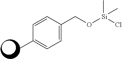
C1=C(CO[Si](Cl)(C)C)C=CC(C)=C1
